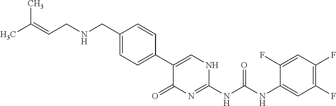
N(CC1=CC=C(C2=CNC(NC(NC3=CC(F)=C(F)C=C3F)=O)=NC2=O)C=C1)CC=C(C)C
